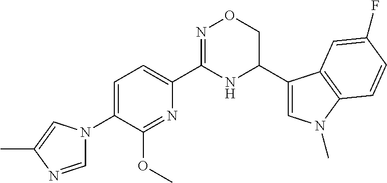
C1=C(N2C=NC(C)=C2)C(OC)=NC(C2=NOCC(C3=CN(C)C4=C3C=C(F)C=C4)N2)=C1
